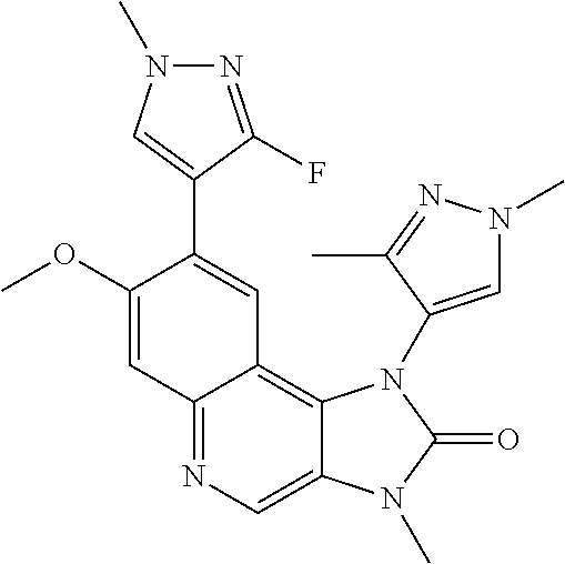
C1(OC)=CC2=NC=C3C(=C2C=C1C1=CN(C)N=C1F)N(C1=CN(C)N=C1C)C(=O)N3C
